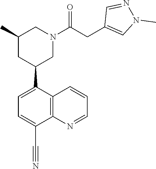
C1=C(C2CN(C(CC3=CN(C)N=C3)=O)CC(C)C2)C2=C(C(C#N)=C1)N=CC=C2
